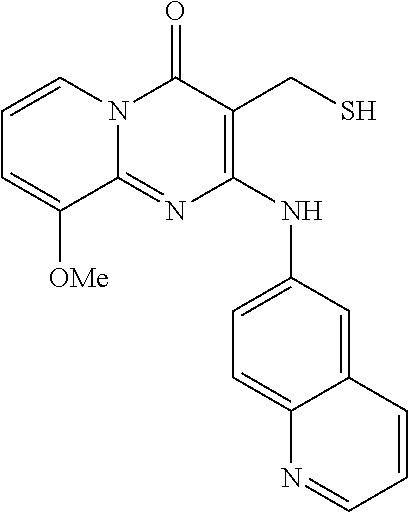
C1(=O)N2C(=NC(NC3=CC=C4C(=C3)C=CC=N4)=C1CS)C([OMe])=CC=C2
